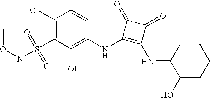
O(N(S(C1=C(Cl)C=CC(NC2=C(NC3C(O)CCCC3)C(=O)C2=O)=C1O)(=O)=O)C)C
